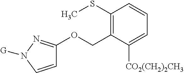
C1=CN([G])N=C1OCC1=C(SC)C=CC=C1[CO2(CH2)2CH3]
